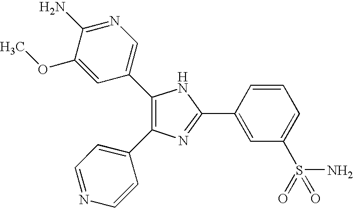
C1(C2=CN=C(N)C(OC)=C2)=C(C2=CC=NC=C2)N=C(C2=CC(S(N)(=O)=O)=CC=C2)N1
